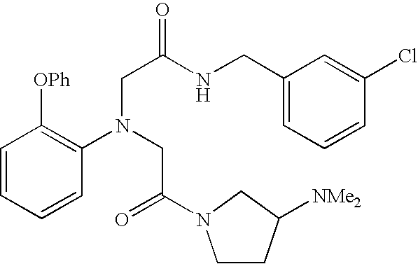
C1=CC=CC(N(CC(=O)N2CCC([NMe2])C2)CC(NCC2=CC=CC(Cl)=C2)=O)=C1[OPh]
